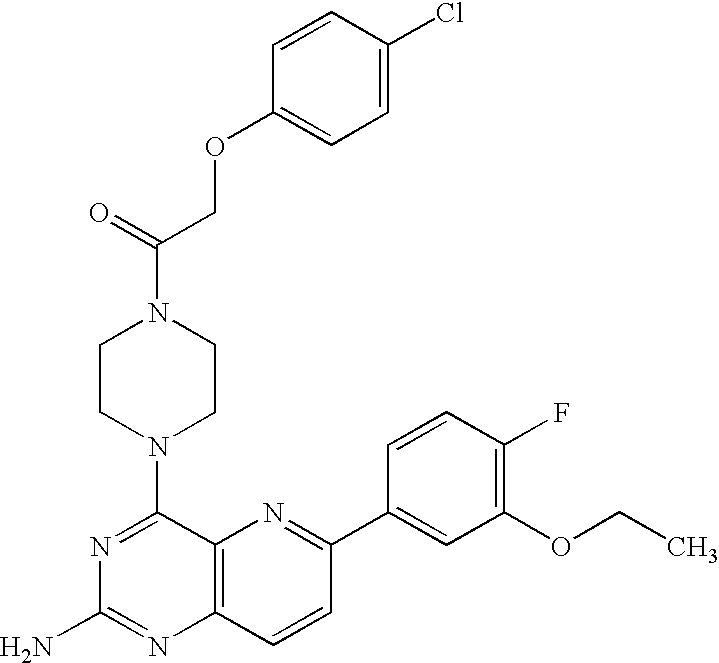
N1=C(N2CCN(C(=O)COC3=CC=C(Cl)C=C3)CC2)C2=C(N=C1N)C=CC(C1=CC(OCC)=C(F)C=C1)=N2
